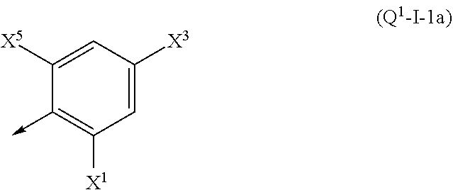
C1([X5])=CC([X3])=CC([X1])=C1->C
